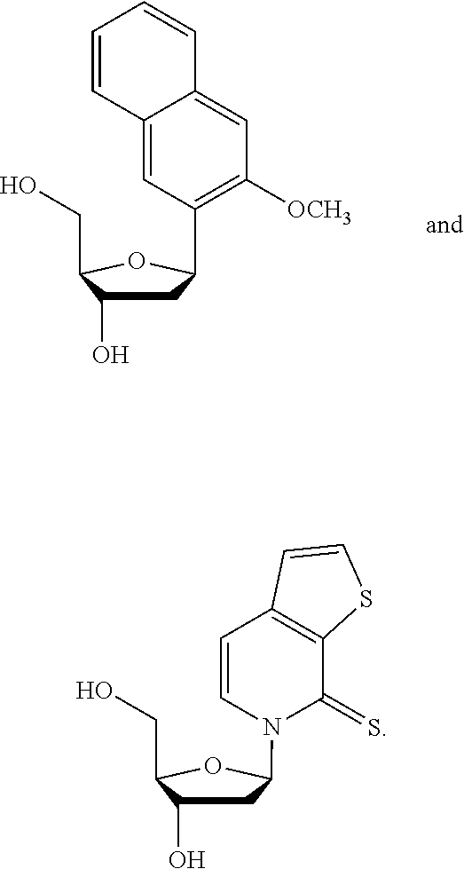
C1C(O)C(CO)OC1N1C(=S)C2=C(C=C1)C=CS2.C1C(O)C(CO)OC1C1=C([OCH3])C=C2C(=C1)C=CC=C2
